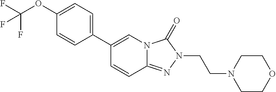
C1=CC(C2=CN3C(=NN(CCN4CCOCC4)C3=O)C=C2)=CC=C1OC(F)(F)F
